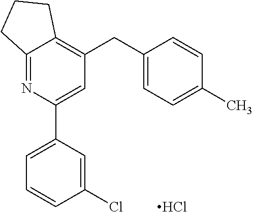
C1=C(C2=CC=CC(Cl)=C2)N=C2C(=C1CC1=CC=C(C)C=C1)CCC2.Cl
